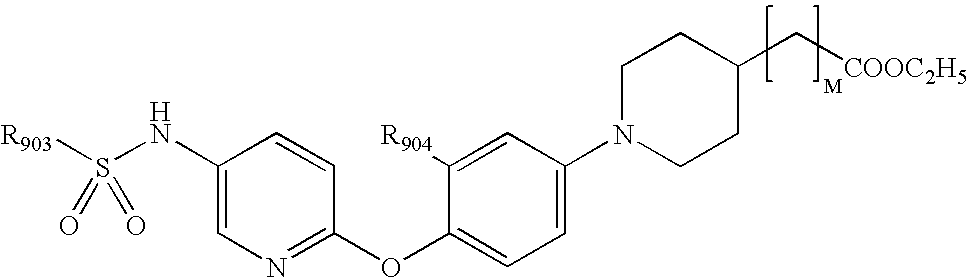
[R903]S(NC1=CN=C(OC2=CC=C(N3CCC(C[COOC2H5])CC3)C=C2[R904])C=C1)(=O)=O
